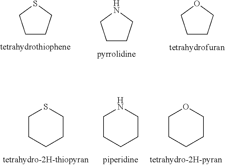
C1CCSC1.C1CCNC1.C1CCOC1.C1CCCCS1.C1CCCCN1.C1CCCCO1
